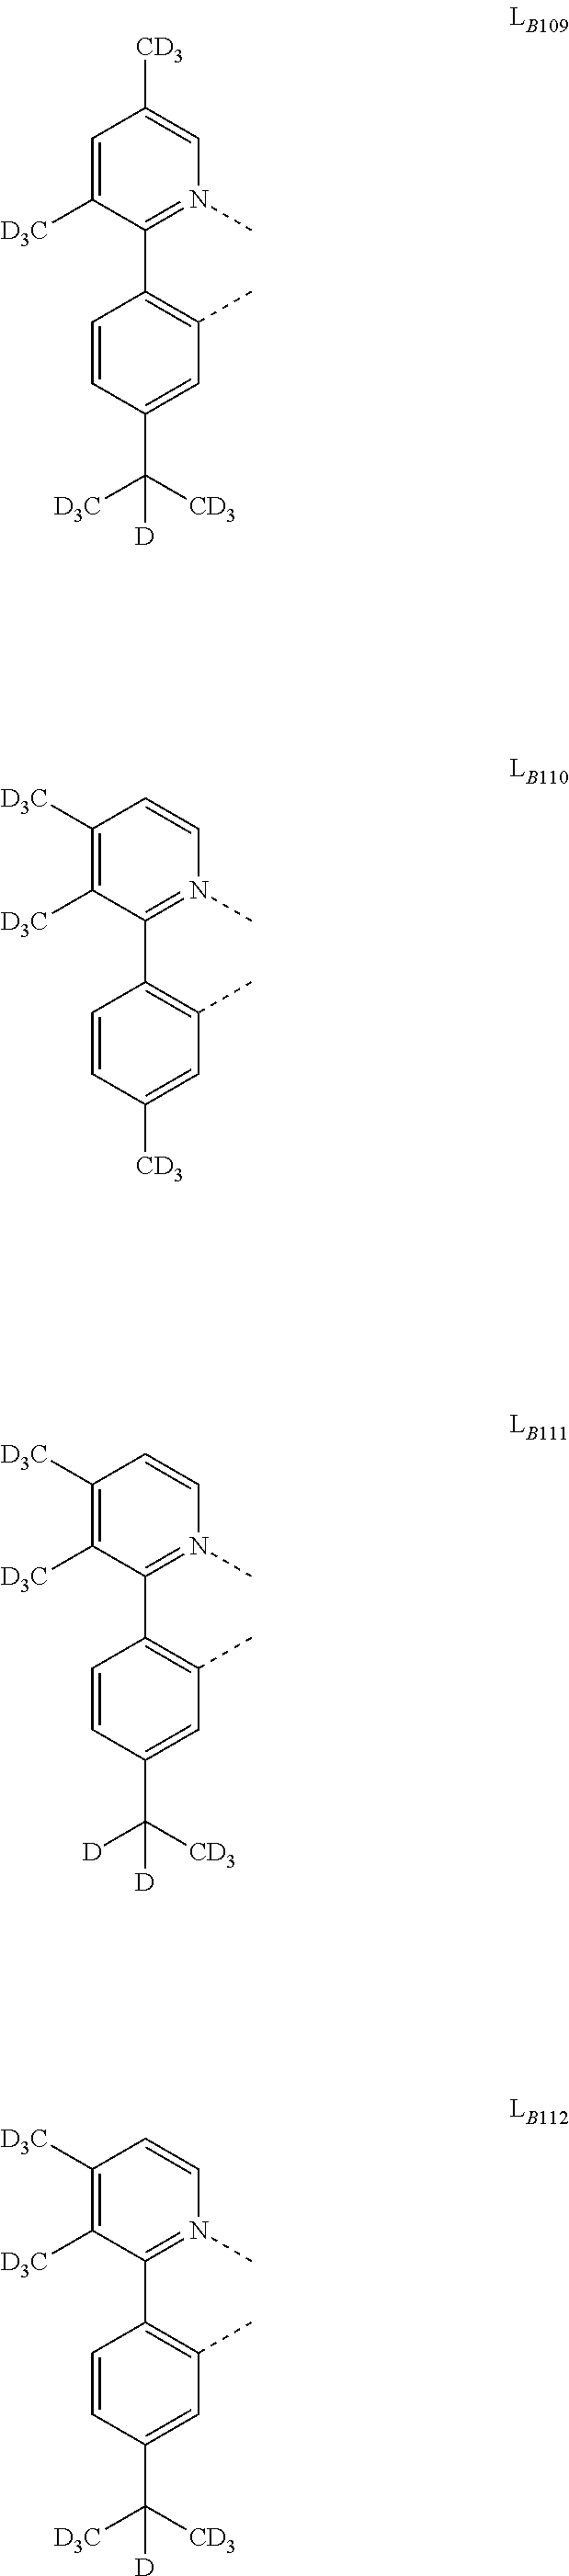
C1=C([D3C])C(C2=C(C)C=C(C([D3C])([CD3])[D])C=C2)=N(C)C=C1[CD3].C1([D3C])=C([D3C])C(C2=C(C)C=C(C([D])([CD3])[D])C=C2)=N(C)C=C1.C1([D3C])=C([D3C])C(C2=C(C)C=C(C([CD3])([D3C])[D])C=C2)=N(C)C=C1.C1([D3C])=C([D3C])C(C2=C(C)C=C([CD3])C=C2)=N(C)C=C1
